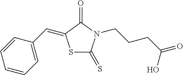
S1C(=S)N(CCCC(=O)O)C(=O)C1=CC1=CC=CC=C1
